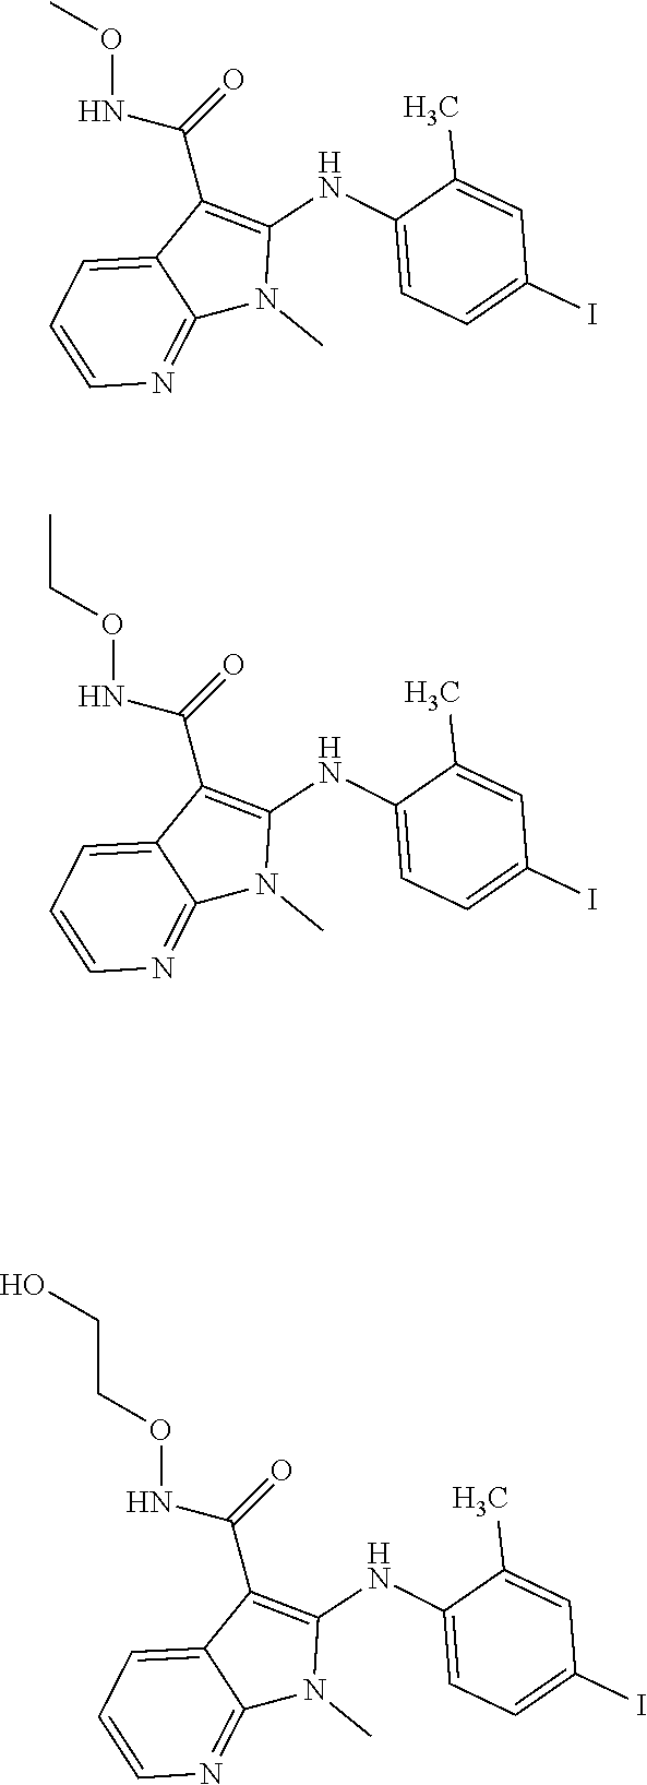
O(NC(=O)C1=C(NC2=CC=C(I)C=C2C)N(C)C2=NC=CC=C12)C.O(NC(=O)C1=C(NC2=CC=C(I)C=C2C)N(C)C2=NC=CC=C12)CC.O(NC(=O)C1=C(NC2=CC=C(I)C=C2C)N(C)C2=NC=CC=C12)CCO
